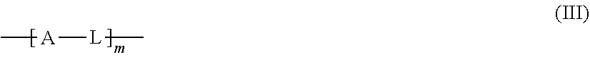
C[A][L]C
